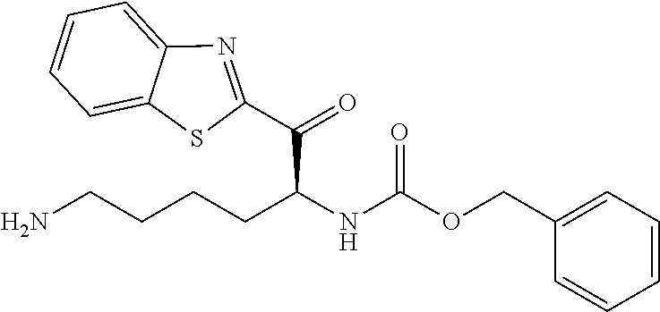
C1=CC=CC=C1COC(NC(C(C1=NC2=CC=CC=C2S1)=O)CCCCN)=O
